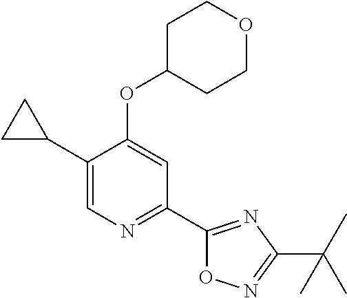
C1(C2CC2)=CN=C(C2=NC(C(C)(C)C)=NO2)C=C1OC1CCOCC1
